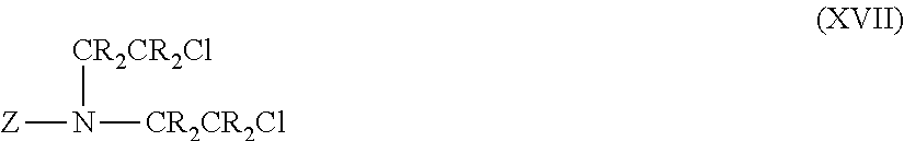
[Z]N([CR2CR2Cl])[CR2CR2Cl]
